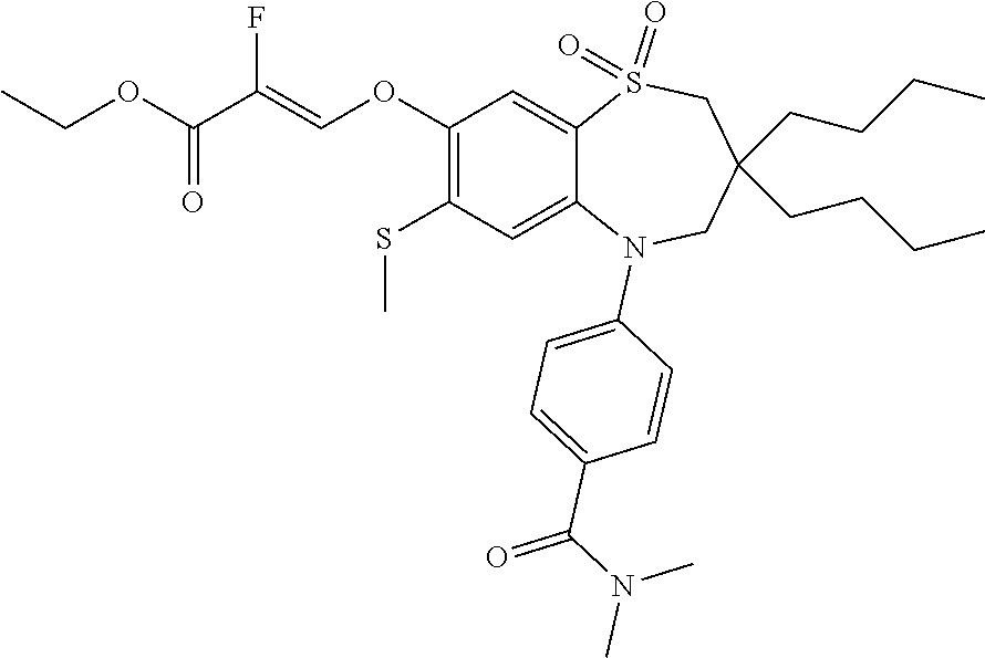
C1(C(N(C)C)=O)=CC=C(N2C3=CC(SC)=C(OC=C(C(=O)OCC)F)C=C3S(=O)(=O)CC(CCCC)(CCCC)C2)C=C1
